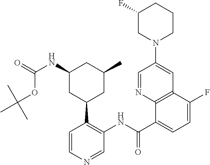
C1=CN=CC(NC(=O)C2=CC=C(F)C3=C2N=CC(N2CCCC(F)C2)=C3)=C1C1CC(C)CC(NC(=O)OC(C)(C)C)C1
